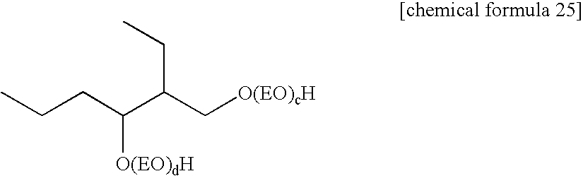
CCCC(C(C[O(EO)cH])CC)[O(EO)dH]
